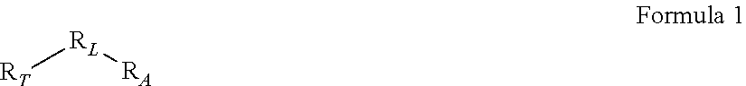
[RT][RL][RA]
